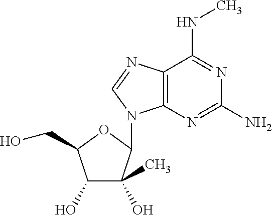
OCC1C(O)C(O)(C)C(N2C3=C(C(NC)=NC(N)=N3)N=C2)O1
